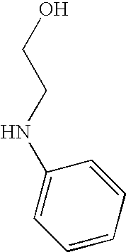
C1(NCCO)=CC=CC=C1
